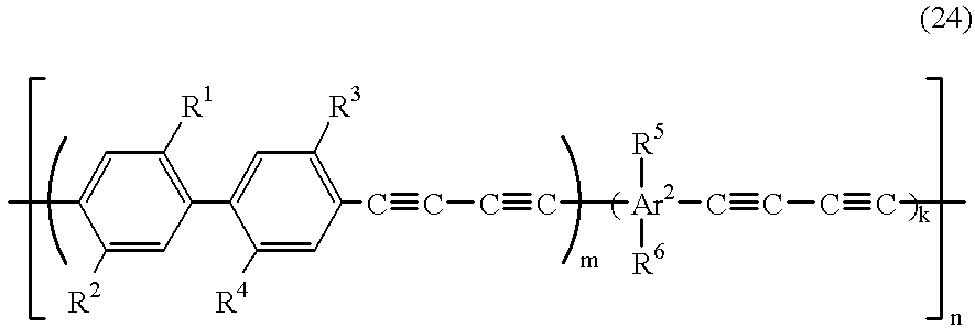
C1(C2=CC([R3])=C(C#CC#C[Ar2](C#CC#CC)([R5])[R6])C=C2[R4])=C([R1])C=C(C)C([R2])=C1
